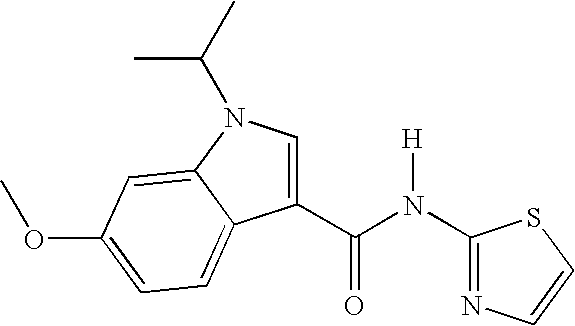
N1=C(N(C(C2=CN(C(C)C)C3=CC(OC)=CC=C23)=O)[H])SC=C1
